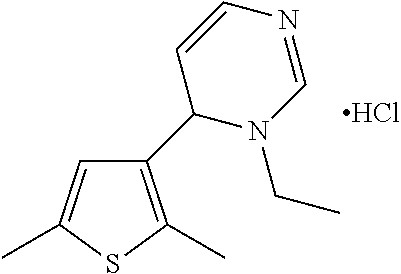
C1=C(C)SC(C)=C1C1N(CC)C=NC=C1.Cl
